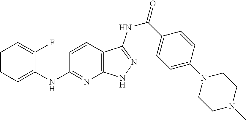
C1(NC2=NC3=C(C=C2)C(NC(=O)C2=CC=C(N4CCN(C)CC4)C=C2)=NN3)=CC=CC=C1F
